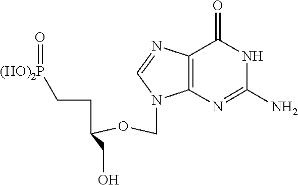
N1=C(N)NC(=O)C2=C1N(COC(CC[P(OH)2]=O)CO)C=N2
